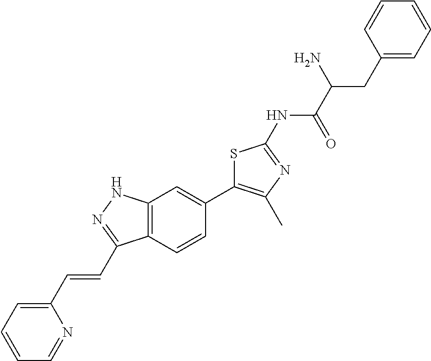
C(C(C(=O)NC1=NC(C)=C(C2=CC3=C(C=C2)C(C=CC2=CC=CC=N2)=NN3)S1)N)C1=CC=CC=C1
